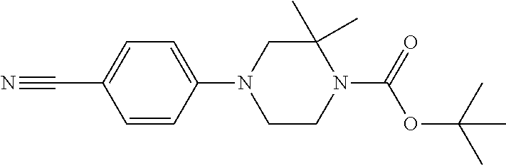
C1=CC(C#N)=CC=C1N1CCN(C(=O)OC(C)(C)C)C(C)(C)C1
